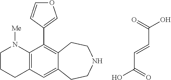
C1CCC2=C(N1[Me])C(C1=COC=C1)=C1C(=C2)CCNCC1.OC(=O)C=CC(O)=O
